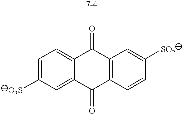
C1=C([O3S])C=C2C(=C1)C(=O)C1=C(C2=O)C=CC([SO2])=C1
